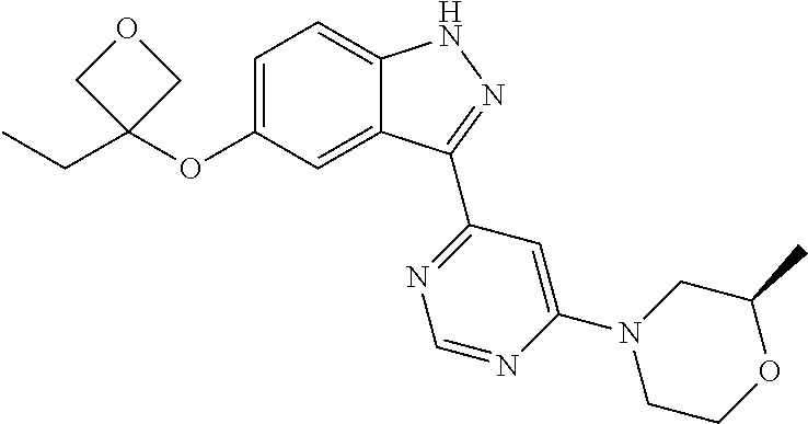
O(C1=CC=C2C(=C1)C(C1=NC=NC(N3CCOC(C)C3)=C1)=NN2)C1(CC)COC1
